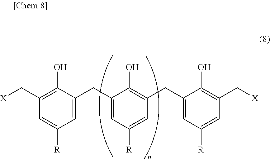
C1=C([R])C=C(CC2=CC([R])=CC(CC3=CC([R])=CC(C[X])=C3O)=C2O)C(O)=C1C[X]
